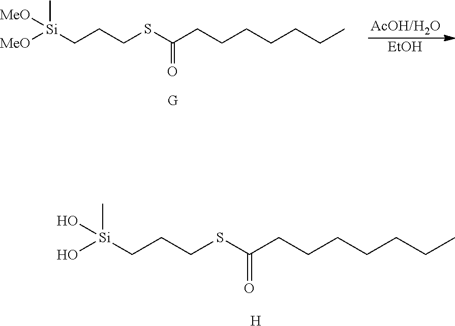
[EtOH].[MeO][Si](CCCSC(CCCCCCC)=O)(C)[MeO].O[Si](CCCSC(CCCCCCC)=O)(C)O.[H]
